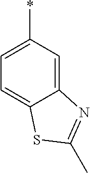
C12=CC(*)=CC=C1SC(C)=N2
